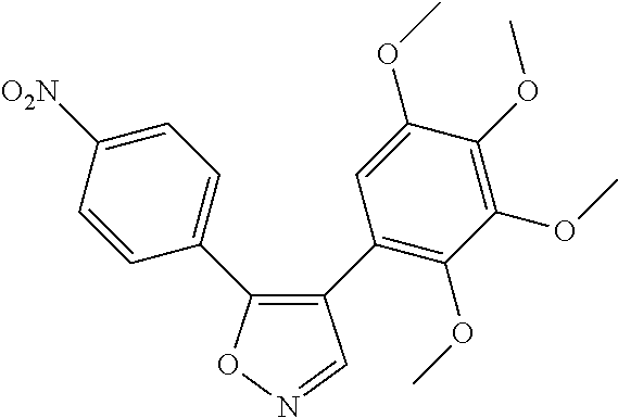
C1(C2=C(OC)C(OC)=C(OC)C(OC)=C2)=C(C2=CC=C([O2N])C=C2)ON=C1
